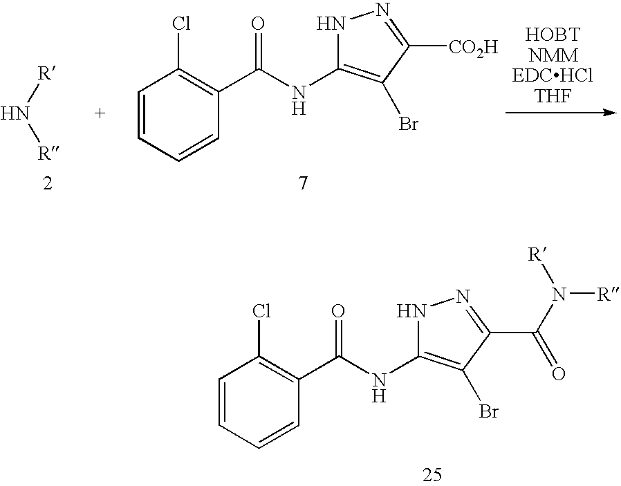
[R]N[R].C1=CC=CC(C(NC2=C(Br)C([CO2H])=NN2)=O)=C1Cl.C1=CC=CC(C(NC2=C(Br)C(C(N([R])[R])=O)=NN2)=O)=C1Cl
